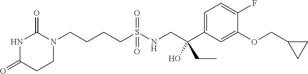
C(CCS(NCC(C1=CC=C(F)C(OCC2CC2)=C1)(CC)O)(=O)=O)CN1C(=O)NC(=O)CC1
